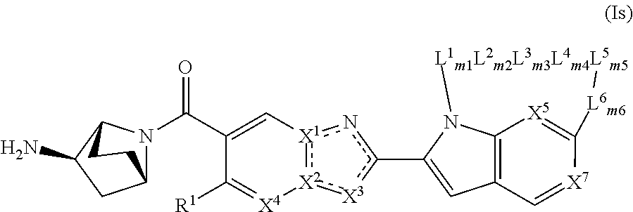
N1(C(C2=C[X1]3:[X2](:[X3]c(C4=CC5=C6N4[L1m1L2m2L3m3L4m4L5m5][L6m6]C(=[X5]6)[X7]=C5)n3)[X4]=C2[R1])=O)C2CCC1C(N)C2
